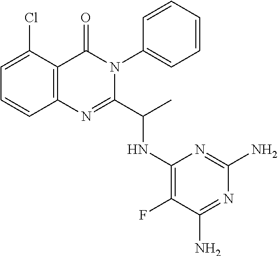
C1=C(Cl)C2=C(C=C1)N=C(C(C)NC1=C(F)C(N)=NC(N)=N1)N(C1=CC=CC=C1)C2=O
